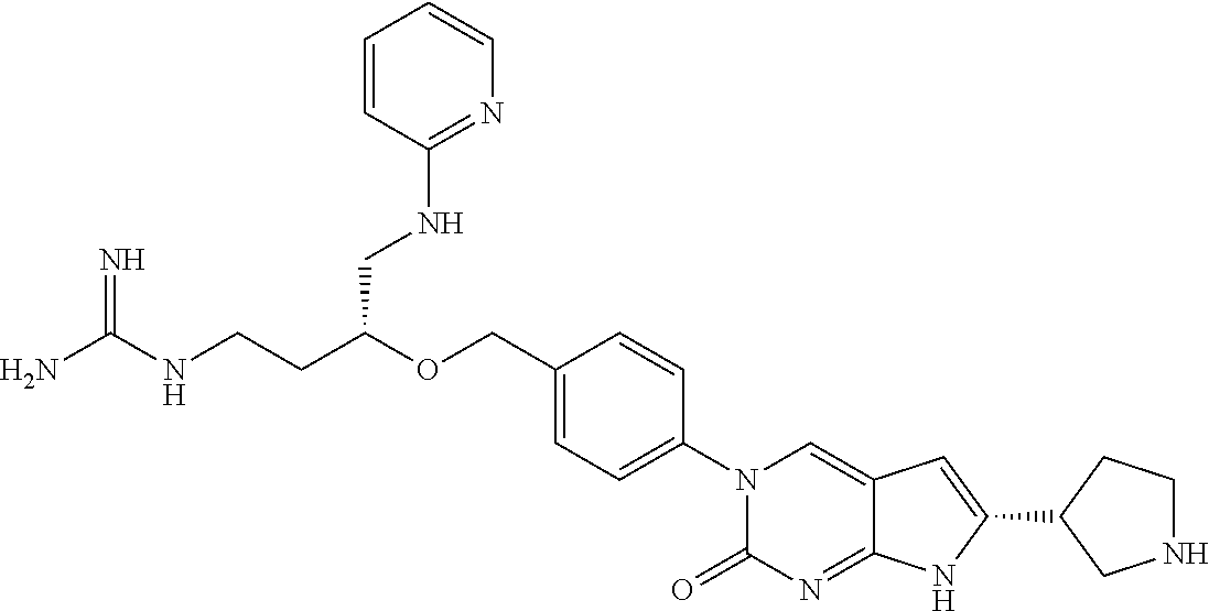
NC(NCCC(OCC1=CC=C(N2C(=O)N=C3C(=C2)C=C(C2CNCC2)N3)C=C1)CNC1=NC=CC=C1)=N
